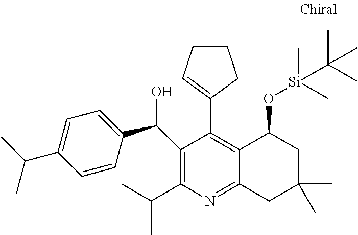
C1(C(O)C2=CC=C(C(C)C)C=C2)=C(C(C)C)N=C2C(=C1C1=CCCC1)C(O[Si](C)(C)C(C)(C)C)CC(C)(C)C2
